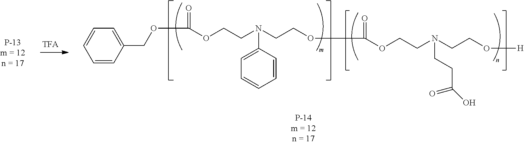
C(OC(=O)OCCN(CCOC(=O)OCCN(CCO[H])CCC(=O)O)C1=CC=CC=C1)C1=CC=CC=C1
